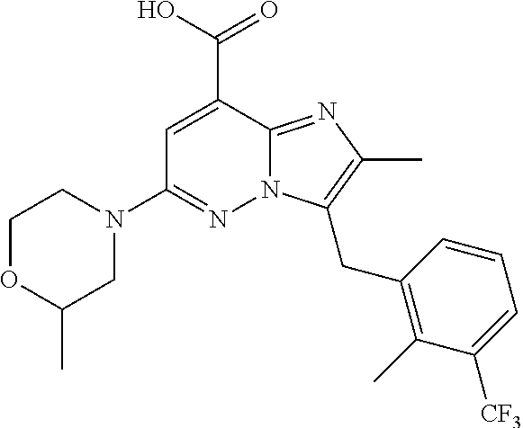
C(C1=CC(N2CCOC(C)C2)=NN2C1=NC(C)=C2CC1=C(C)C([CF3])=CC=C1)(O)=O
